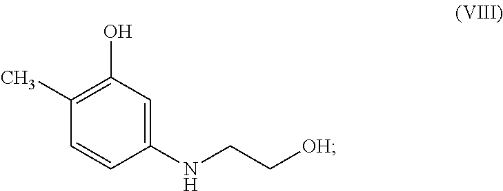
C1(NCC[OH])=CC(O)=C(C)C=C1
